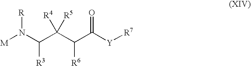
[M]N(C(C(C(C([Y][R7])=O)[R6])([R5])[R4])[R3])[R]
